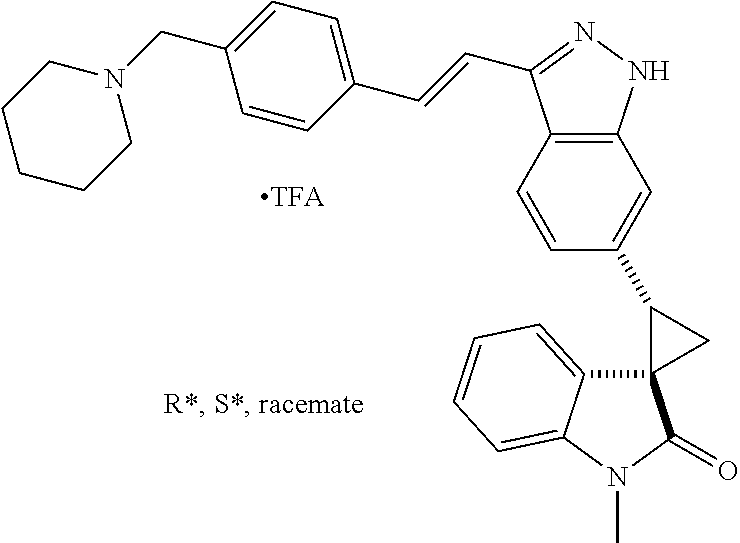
C12(C3=CC=CC=C3N(C)C1=O)C(C1=CC3=C(C=C1)C(C=CC1=CC=C(CN4CCCCC4)C=C1)=NN3)C2
